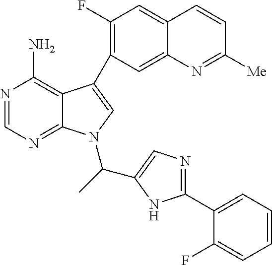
N1=CN=C2C(=C1N)C(C1=C(F)C=C3C(=C1)N=C([Me])C=C3)=CN2C(C)C1=CN=C(C2=CC=CC=C2F)N1
